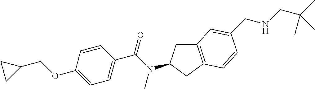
C1(OCC2CC2)=CC=C(C(N(C)C2CC3=C(C2)C=CC(CNCC(C)(C)C)=C3)=O)C=C1
